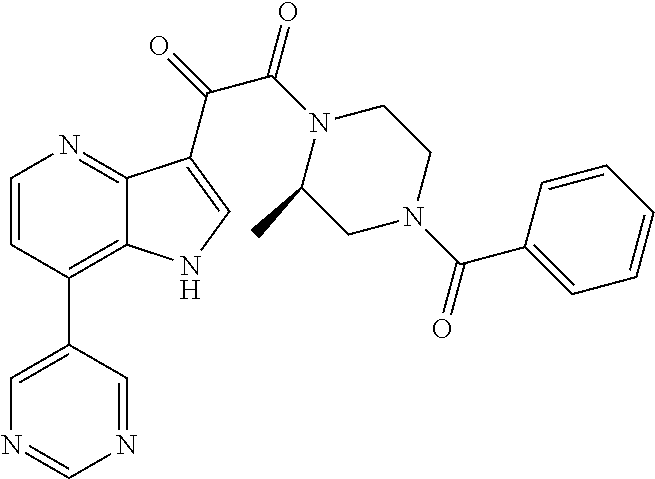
C1=CC(C2=CN=CN=C2)=C2C(=N1)C(C(=O)C(N1C(C)CN(C(C3=CC=CC=C3)=O)CC1)=O)=CN2
